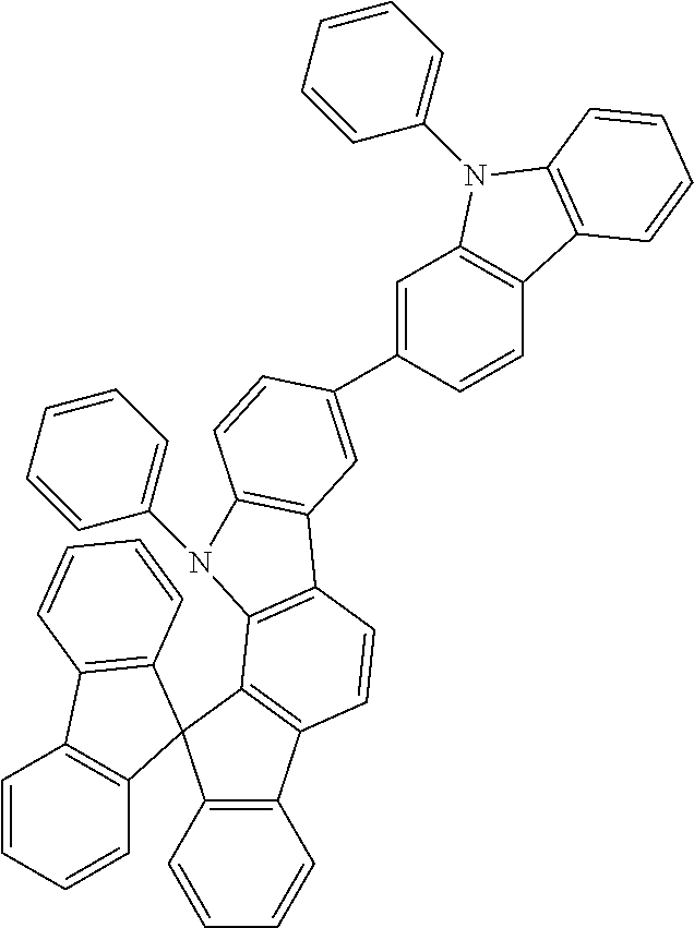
C12=C(C=CC=C1)C1(C3=C2C=CC2=C3N(C3=CC=CC=C3)C3=C2C=C(C2=CC4=C(C=C2)C2=C(C=CC=C2)N4C2=CC=CC=C2)C=C3)C2=C(C=CC=C2)C2=C1C=CC=C2
